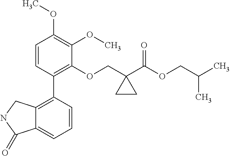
C1=CC(C2=C3C(=CC=C2)C(=O)NC3)=C(OCC2(C(OCC(C)C)=O)CC2)C(OC)=C1OC
